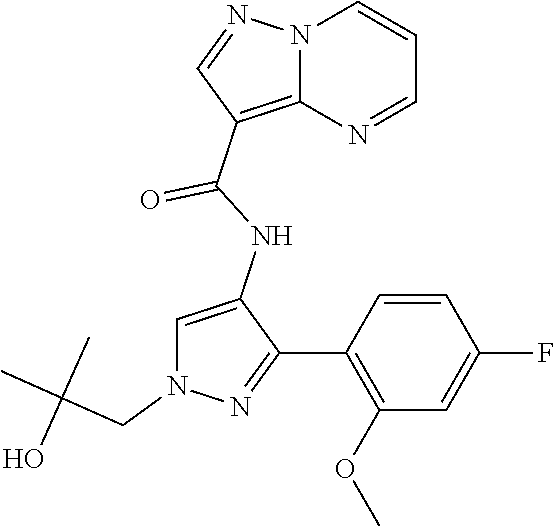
N12C(=C(C(NC3=CN(CC(C)(C)O)N=C3C3=C(OC)C=C(F)C=C3)=O)C=N1)N=CC=C2
